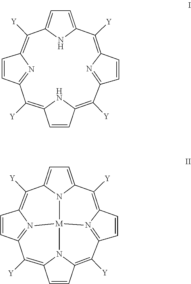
C12=C([Y])C3=NC(=C([Y])C4=CC=C(C([Y])=C5C=CC(=N5)C([Y])=C(C=C1)N2)N4)C=C3.C12=C([Y])C3=N4C(=C([Y])C5=CC=C6C([Y])=C7C=CC8=N7[M]4(N1C(=C8[Y])C=C2)N65)C=C3
